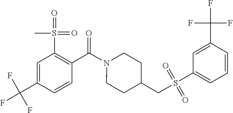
C1=C(C(F)(F)F)C=CC(C(=O)N2CCC(CS(C3=CC=CC(C(F)(F)F)=C3)(=O)=O)CC2)=C1S(=O)(=O)C
